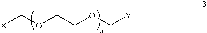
[X]COCCOC[Y]
